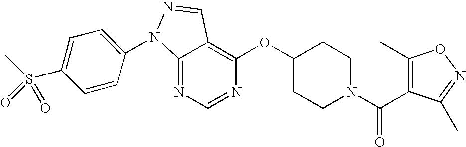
C12=NC=NC(OC3CCN(C(=O)C4=C(C)ON=C4C)CC3)=C1C=NN2C1=CC=C(S(C)(=O)=O)C=C1
